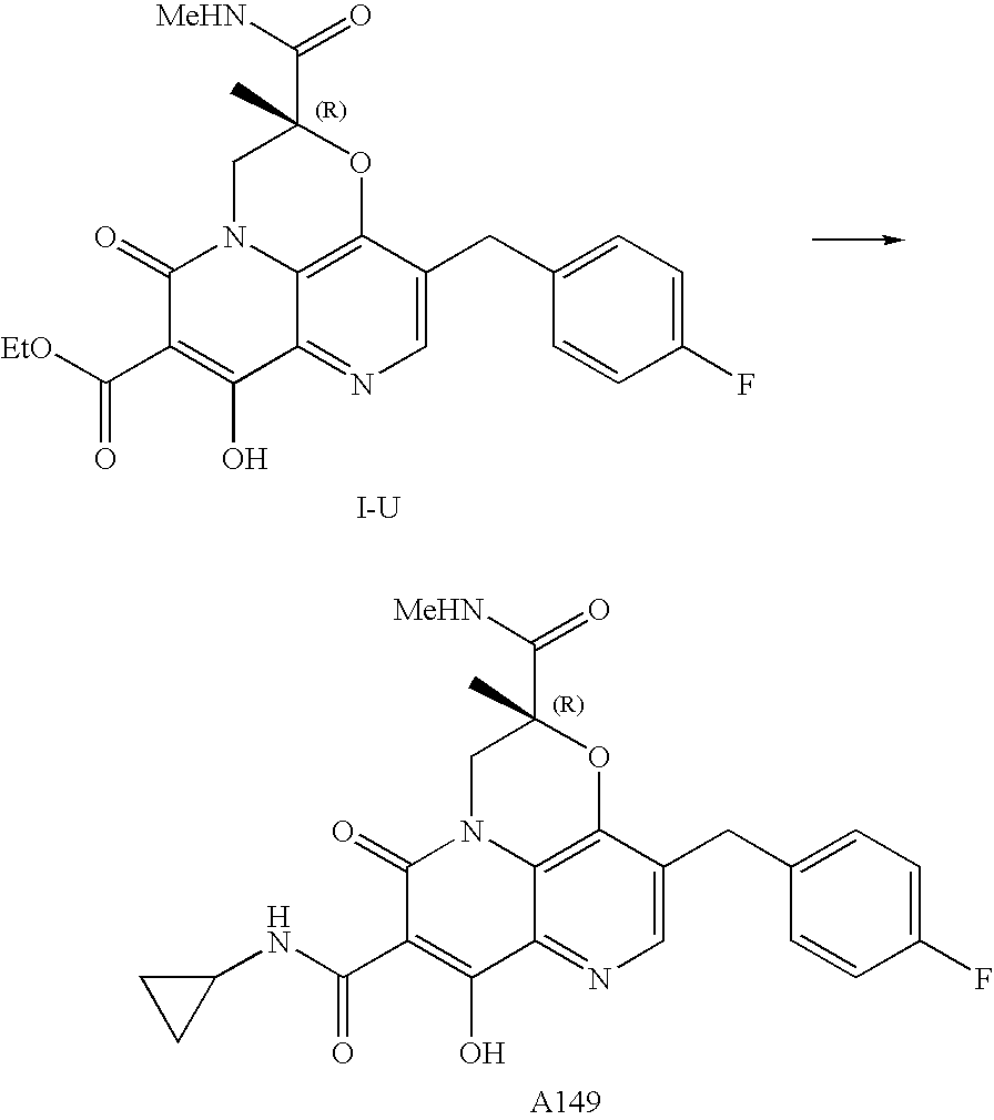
C1=C(CC2=CC=C(F)C=C2)C2=C3C(=N1)C(O)=C(C([EtO])=O)C(=O)N3CC(C([MeHN])=O)(C)O2.[I-U].C1=C(CC2=CC=C(F)C=C2)C2=C3C(=N1)C(O)=C(C(NC1CC1)=O)C(=O)N3CC(C([MeHN])=O)(C)O2.[A149]
